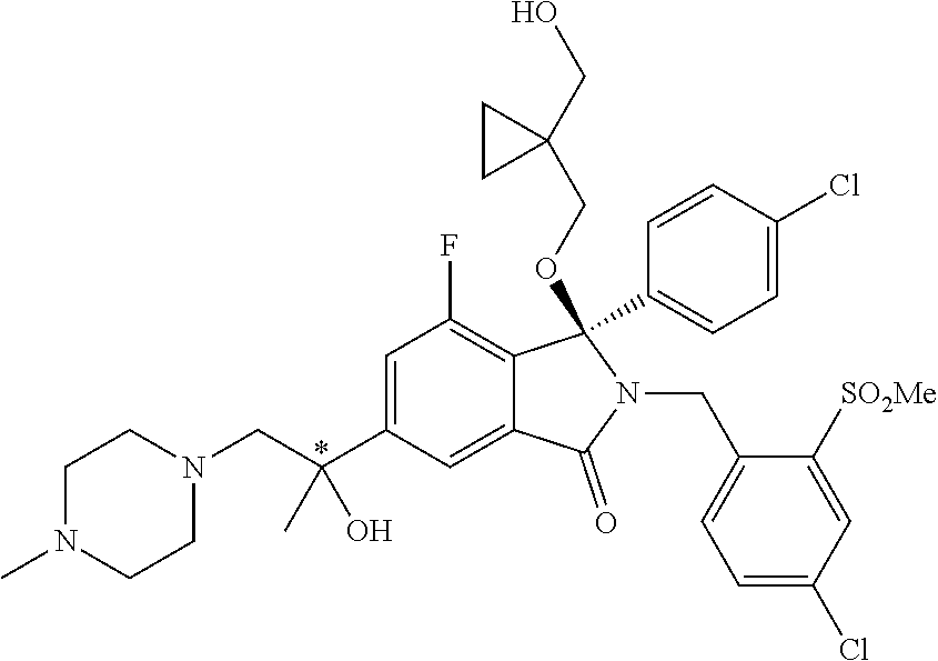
C(C1=CC(F)=C2C(=C1)C(=O)N(CC1=CC=C(Cl)C=C1[SO2Me])C2(OCC1(CO)CC1)C1=CC=C(Cl)C=C1)(CN1CCN(C)CC1)(C)O
